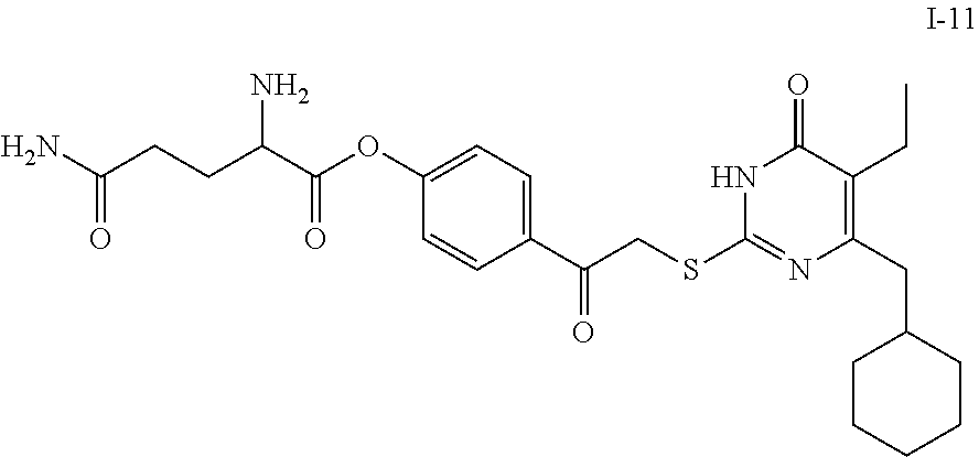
C(C1=C(CC)C(=O)NC(SCC(C2=CC=C(OC(=O)C(N)CCC(N)=O)C=C2)=O)=N1)C1CCCCC1
